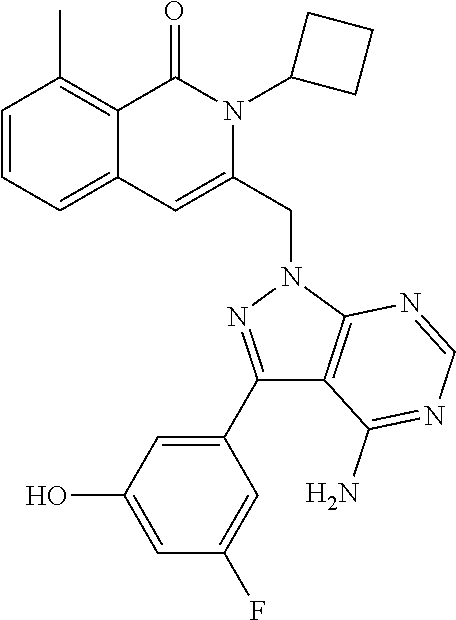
C1=CC=C2C(=C1C)C(=O)N(C1CCC1)C(CN1C3=C(C(N)=NC=N3)C(C3=CC(O)=CC(F)=C3)=N1)=C2
